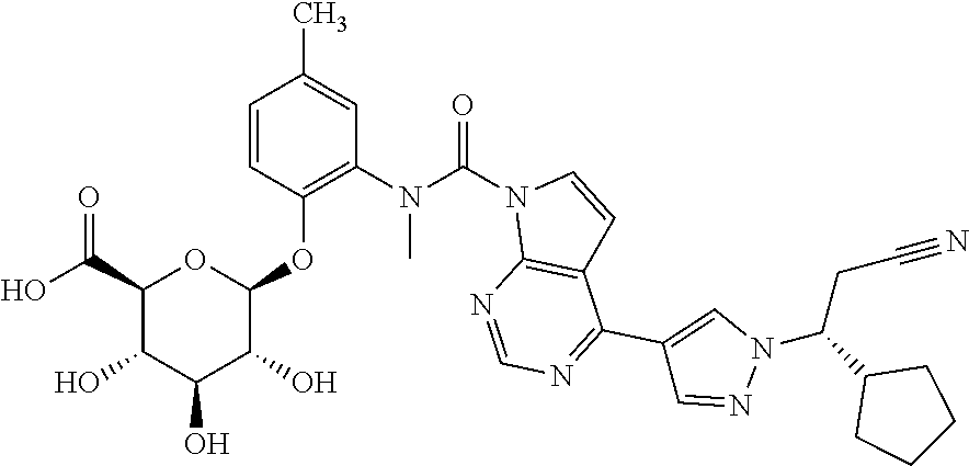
C1=CC(OC2OC(C(O)=O)C(O)C(O)C2O)=C(N(C(N2C3=C(C=C2)C(C2=CN(C(C4CCCC4)CC#N)N=C2)=NC=N3)=O)C)C=C1C
